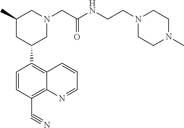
C1(C2CN(CC(NCCN3CCN(C)CC3)=O)CC(C)C2)=C2C(=C(C#N)C=C1)N=CC=C2
